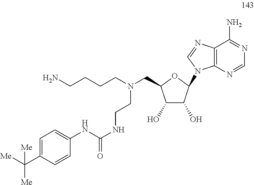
C1(O)C(O)C(N2C3=C(N=C2)C(N)=NC=N3)OC1CN(CCCCN)CCNC(NC1=CC=C(C([Me])([Me])[Me])C=C1)=O
